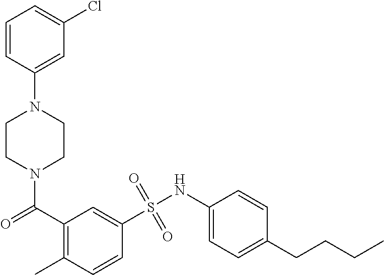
N1(C(=O)C2=C(C)C=CC(S(NC3=CC=C(CCCC)C=C3)(=O)=O)=C2)CCN(C2=CC(Cl)=CC=C2)CC1
